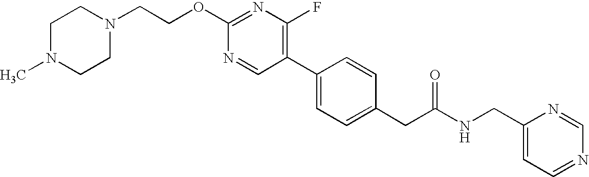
N1=CC(C2=CC=C(CC(NCC3=CC=NC=N3)=O)C=C2)=C(F)N=C1OCCN1CCN(C)CC1
